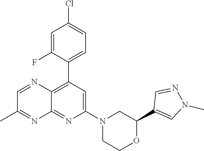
C1(C2=C3C(=NC(N4CCOC(C5=CN(C)N=C5)C4)=C2)N=C(C)C=N3)=CC=C(Cl)C=C1F
